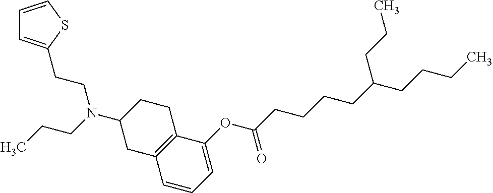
C1(OC(CCCCC(CCCC)CCC)=O)=CC=CC2=C1CCC(N(CCC)CCC1=CC=CS1)C2
